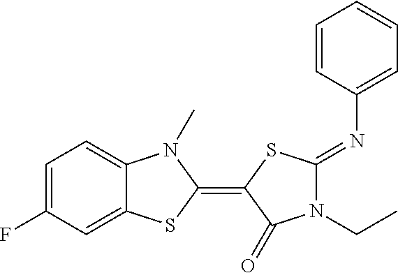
C1=C(F)C=C2C(=C1)N(C)C(=C1SC(=NC3=CC=CC=C3)N(CC)C1=O)S2
